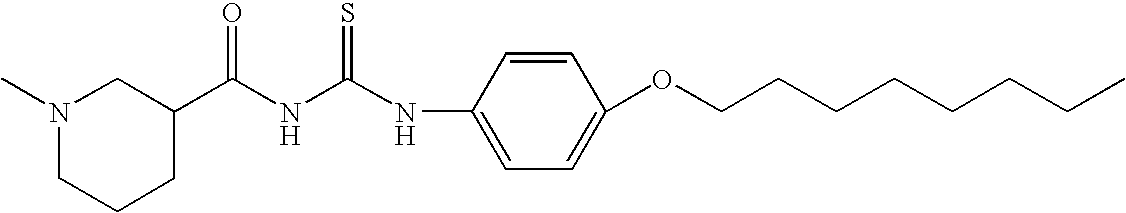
N1(C)CCCC(C(NC(NC2=CC=C(OCCCCCCCC)C=C2)=S)=O)C1
